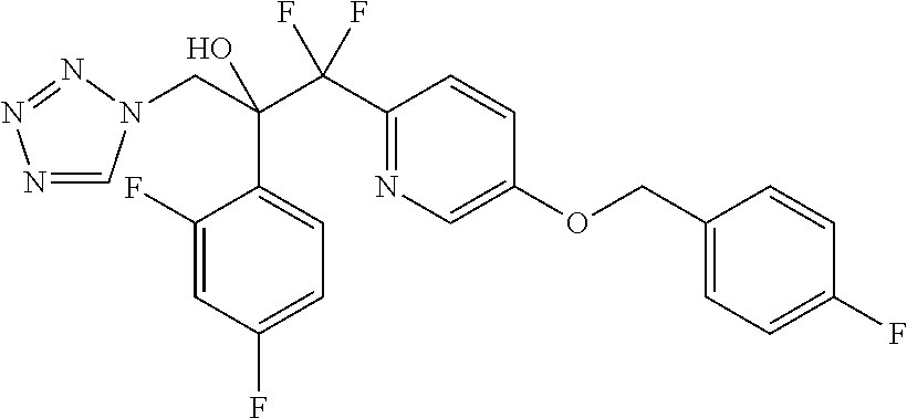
N1=CN(CC(C(C2=NC=C(OCC3=CC=C(F)C=C3)C=C2)(F)F)(O)C2=CC=C(F)C=C2F)N=N1
